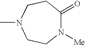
C1N(C)CCN([Me])C(=O)C1
